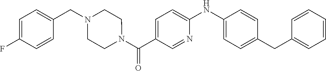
N(C1=CC=C(C(N2CCN(CC3=CC=C(F)C=C3)CC2)=O)C=N1)C1=CC=C(CC2=CC=CC=C2)C=C1
